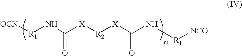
[NCO][R1]NC([X][R2][X]C(N[R1][OCN])=O)=O
